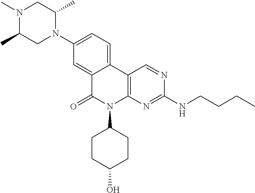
C1(N2C(C)CN(C)C(C)C2)=CC=C2C(=C1)C(=O)N(C1CCC(O)CC1)C1=C2C=NC(NCCCC)=N1
